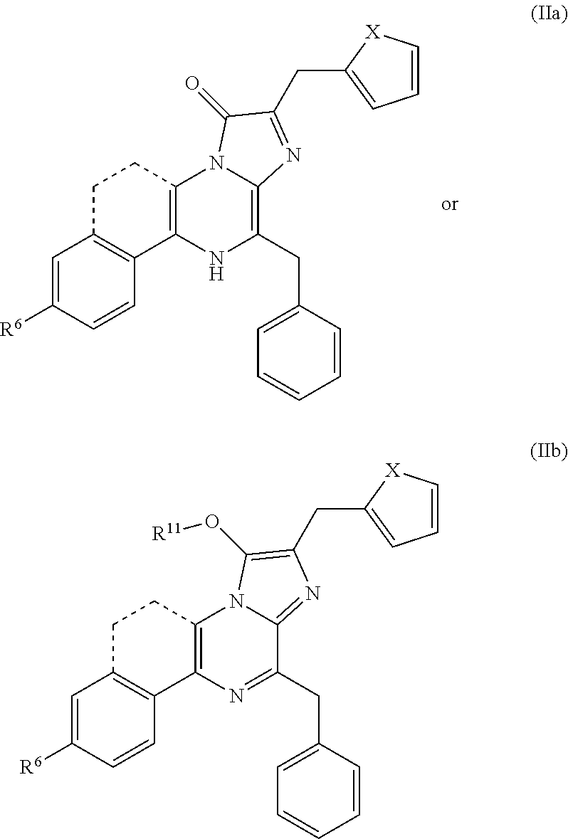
C1=C([R6])C=CC2=C1CCC1=C2NC(CC2=CC=CC=C2)=C2N1C(=O)C(CC1=CC=C[X]1)=N2.C1=C([R6])C=CC2=C1CCC1=C2N=C(CC2=CC=CC=C2)C2=NC(CC3=CC=C[X]3)=C(O[R11])N12
